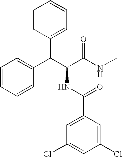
C1=CC(C(C(C(NC)=O)NC(C2=CC(Cl)=CC(Cl)=C2)=O)C2=CC=CC=C2)=CC=C1
